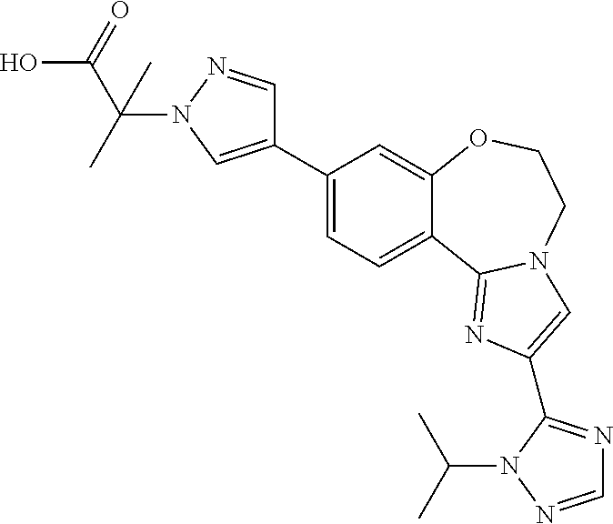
C1(C2=CN(C(C(O)=O)(C)C)N=C2)=CC=C2C(=C1)OCCN1C2=NC(C2=NC=NN2C(C)C)=C1
